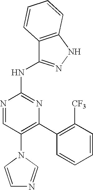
C1(N2C=CN=C2)=C(C2=C([CF3])C=CC=C2)N=C(NC2=NNC3=C2C=CC=C3)N=C1
